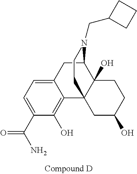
C1(C(N)=O)=CC=C2C(=C1O)C13CC(O)CCC1(O)C(C2)N(CC1CCC1)CC3
